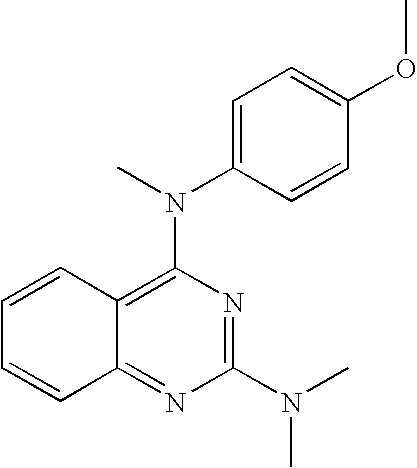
C1=C(N(C)C2=C3C(=NC(N(C)C)=N2)C=CC=C3)C=CC(OC)=C1
